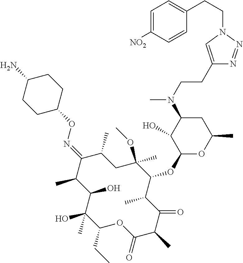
C1(CC)C(C)(O)C(O)C(C)C(=NOC2CCC(N)CC2)C(C)CC(OC)(C)C(OC2OC(C)CC(N(C)CCC3=CN(CCC4=CC=C([NO2])C=C4)N=N3)C2O)C(C)C(=O)C(C)C(=O)O1
